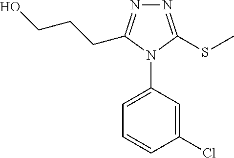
N1=C(SC)N(C2=CC=CC(Cl)=C2)C(CCCO)=N1
